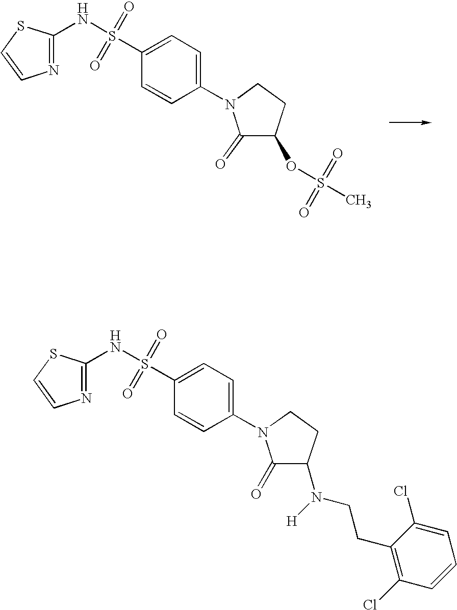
O=S(C1=CC=C(N2C(=O)C(OS(C)(=O)=O)CC2)C=C1)(NC1=NC=CS1)=O.O=S(C1=CC=C(N2C(=O)C(N(CCC3=C(Cl)C=CC=C3Cl)[H])CC2)C=C1)(NC1=NC=CS1)=O
